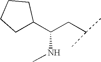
C1(C(CC(C)C)NC)CCCC1
